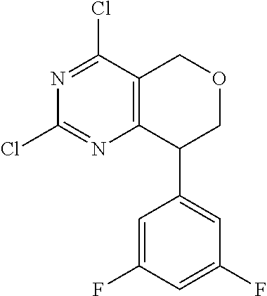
N1=C(Cl)C2=C(N=C1Cl)C(C1=CC(F)=CC(F)=C1)COC2
